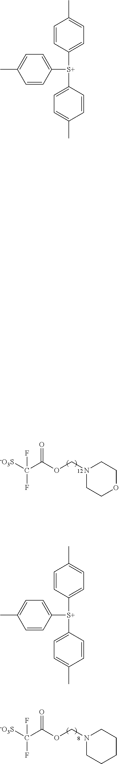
[-O3S]C(C(OCN1CCOCC1)=O)(F)F.[-O3S]C(C(OCN1CCCCC1)=O)(F)F.C1=CC([S+](C2=CC=C(C)C=C2)C2=CC=C(C)C=C2)=CC=C1C.C1=CC([S+](C2=CC=C(C)C=C2)C2=CC=C(C)C=C2)=CC=C1C
